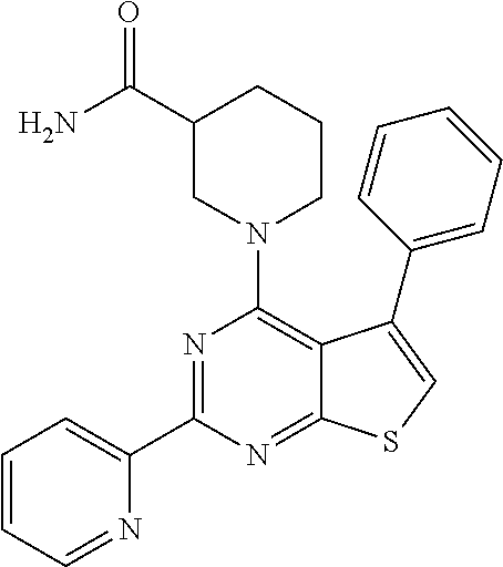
C1(C2=NC(N3CCCC(C(N)=O)C3)=C3C(=N2)SC=C3C2=CC=CC=C2)=CC=CC=N1
